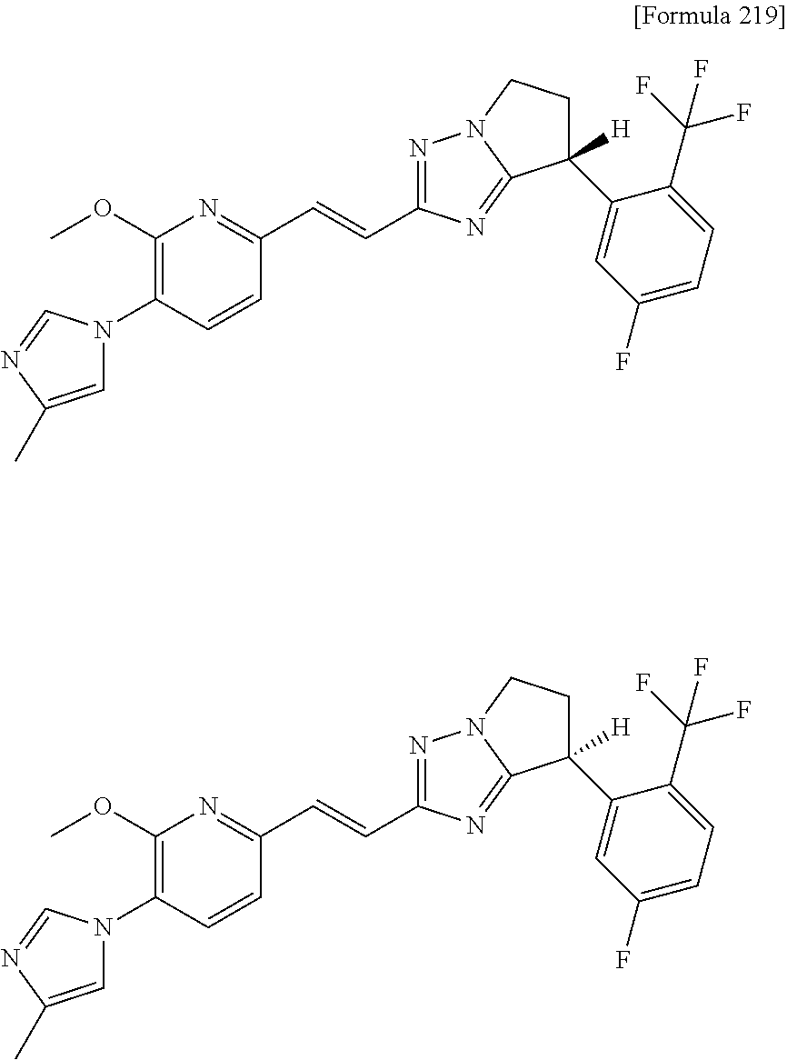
C1=C(C)N=CN1C1=C(OC)N=C(C=CC2=NN3CCC(C4=CC(F)=CC=C4C(F)(F)F)([H])C3=N2)C=C1.C1=C(C)N=CN1C1=C(OC)N=C(C=CC2=NN3CCC(C4=CC(F)=CC=C4C(F)(F)F)([H])C3=N2)C=C1
